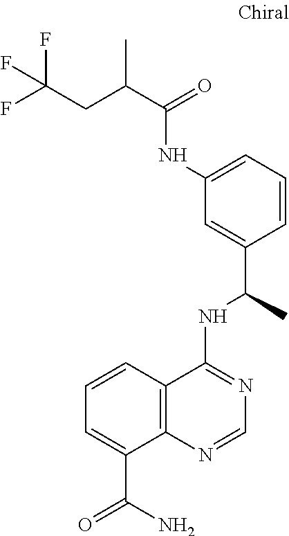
C1=CC2=C(C(C(=O)N)=C1)N=CN=C2NC(C1=CC(NC(C(CC(F)(F)F)C)=O)=CC=C1)C
